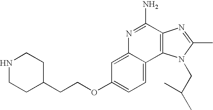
C1=C2C(=CC=C1OCCC1CCNCC1)C1=C(C(N)=N2)N=C(C)N1CC(C)C
